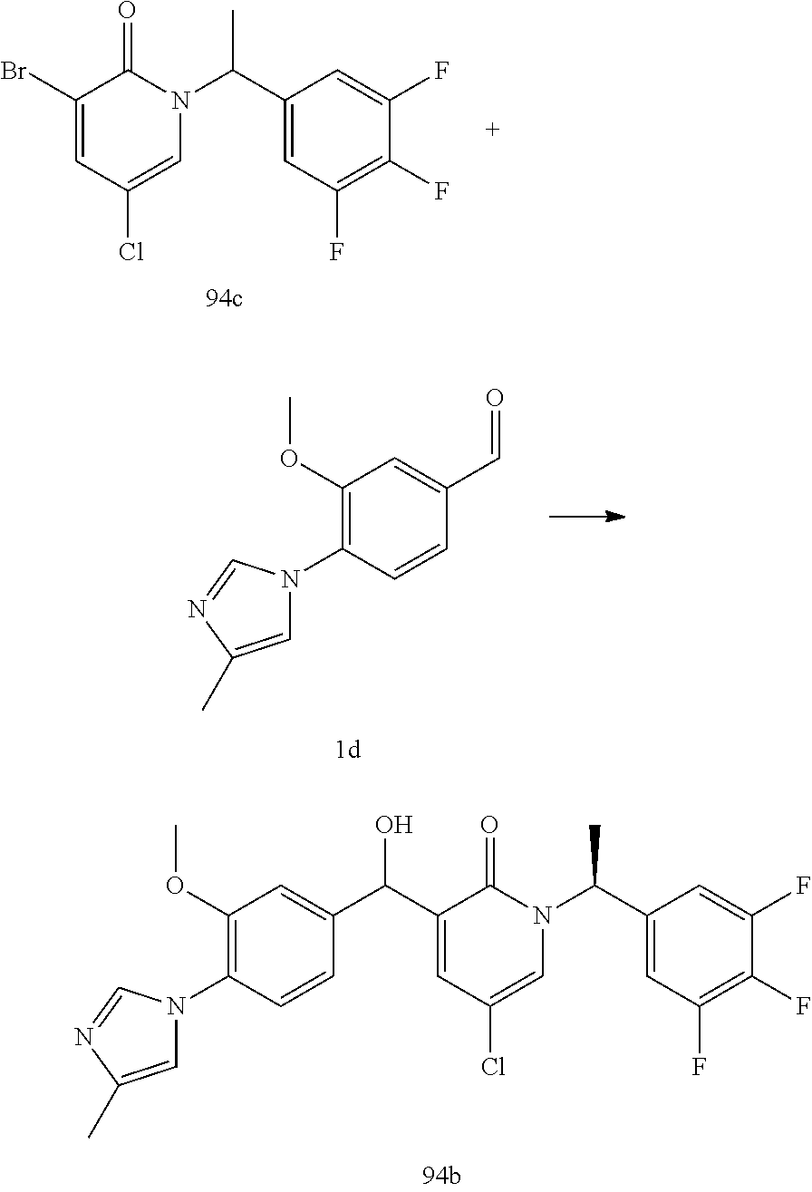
C1(Br)=CC(Cl)=CN(C(C2=CC(F)=C(F)C(F)=C2)C)C1=O.C1(OC)=C(N2C=C(C)N=C2)C=CC(C=O)=C1.C1(C(C2=CC(OC)=C(N3C=C(C)N=C3)C=C2)O)=CC(Cl)=CN(C(C2=CC(F)=C(F)C(F)=C2)C)C1=O
